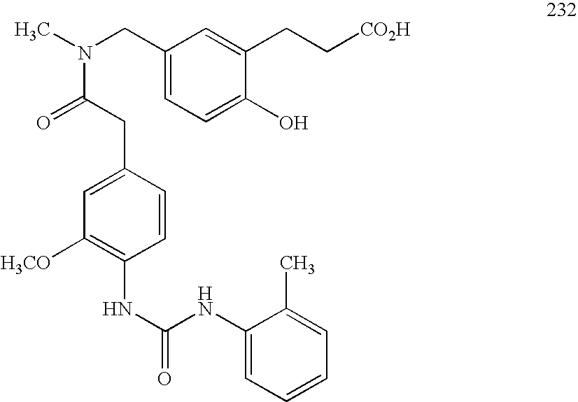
OC1=CC=C(CN(C)C(=O)CC2=CC([H3CO])=C(NC(NC3=CC=CC=C3C)=O)C=C2)C=C1CC[CO2H]
